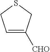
C1=C([CHO])CSC1
